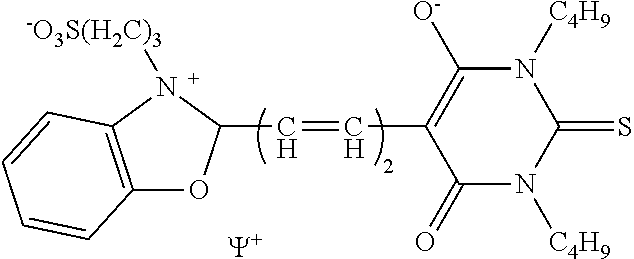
C(=CC1=C([O-])N([C4H9])C(=S)N([C4H9])C1=O)C1OC2=C(N1[-O3S(H2C)3])C=CC=C2.[Y]
